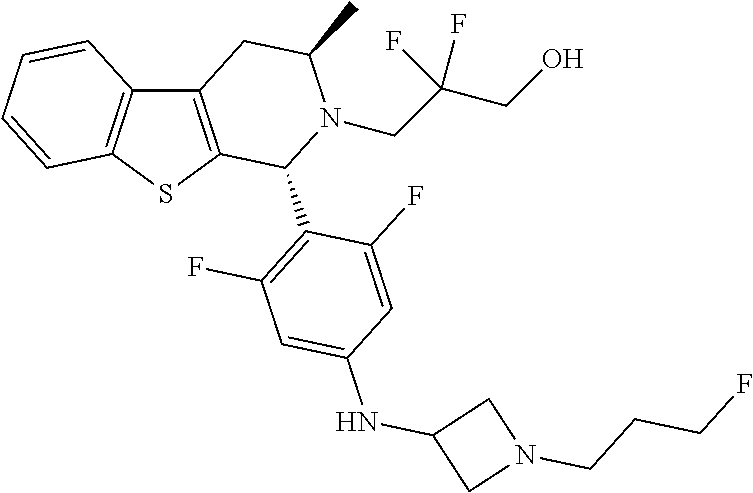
C12=C(SC3=C1C=CC=C3)C(C1=C(F)C=C(NC3CN(CCCF)C3)C=C1F)N(CC(CO)(F)F)C(C)C2
